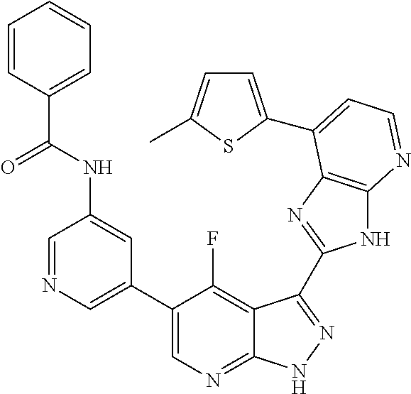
C1=NC=C(C2=CN=C3C(=C2F)C(C2=NC4=C(N2)N=CC=C4C2=CC=C(C)S2)=NN3)C=C1NC(C1=CC=CC=C1)=O
